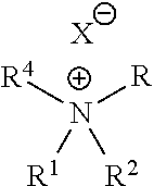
[R4][N+]([R])([R2])[R1].[X]
